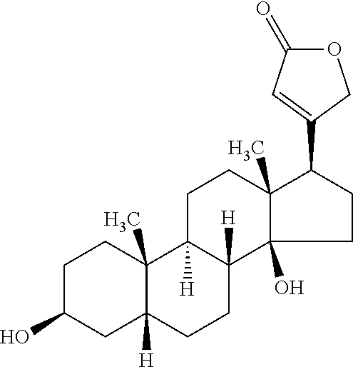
C1C(O)CC2([H])C(C)(C1)C1([H])C([H])(CC2)C2(O)C(C)(CC1)C(C1=CC(=O)OC1)CC2
